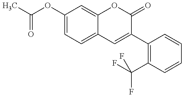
C(OC1=CC=C2C(=C1)OC(=O)C(C1=C(C(F)(F)F)C=CC=C1)=C2)(=O)C
